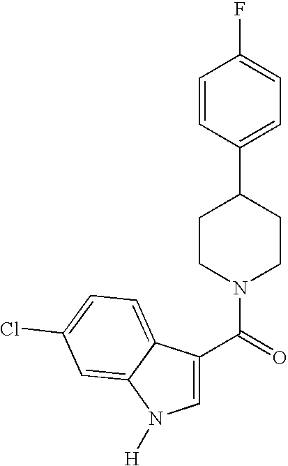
C1=C(C(=O)N2CCC(C3=CC=C(F)C=C3)CC2)C2=CC=C(Cl)C=C2N1[H]
